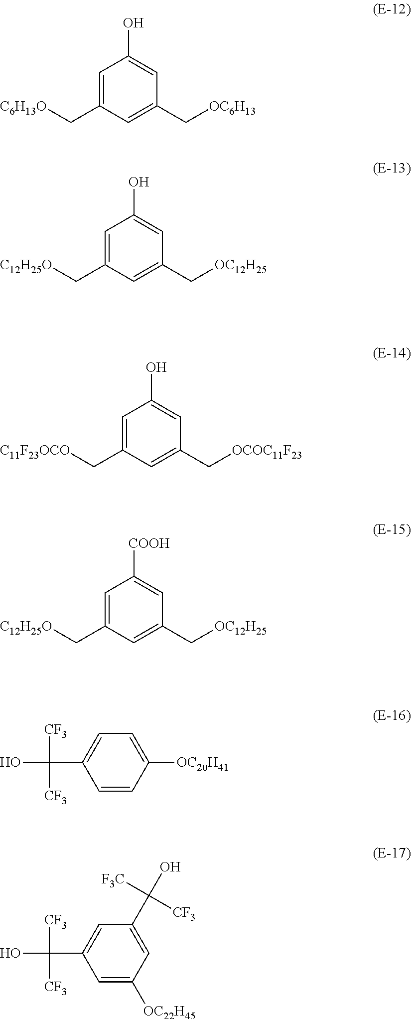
C1=C(C[C6H13O])C=C(C[OC6H13])C=C1O.C1=C(C[C12H25O])C=C(C[OC12H25])C=C1O.C1=C(C[C11F23OCO])C=C(C[OCOC11F23])C=C1O.C1=C(C[C12H25O])C=C(C[OC12H25])C=C1[COOH].C1=CC([OC20H41])=CC=C1C([CF3])([CF3])O.C1=C([OC22H45])C=C(C([F3C])([CF3])O)C=C1C([CF3])([CF3])O
